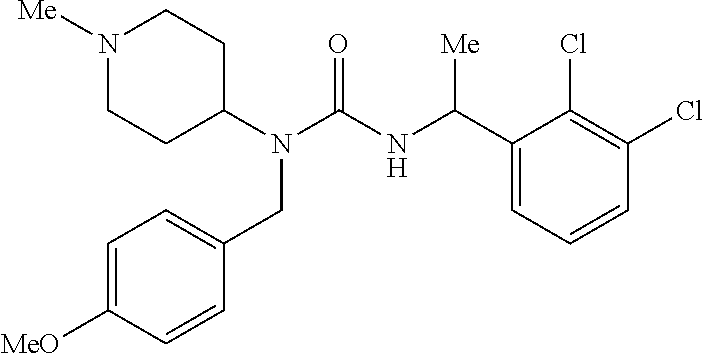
N1([Me])CCC(N(C(=O)NC(C2=CC=CC(Cl)=C2Cl)[Me])CC2=CC=C([MeO])C=C2)CC1
